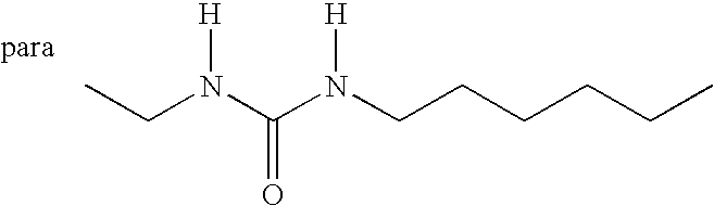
CCN(C(N(CCCCCC)[H])=O)[H]
